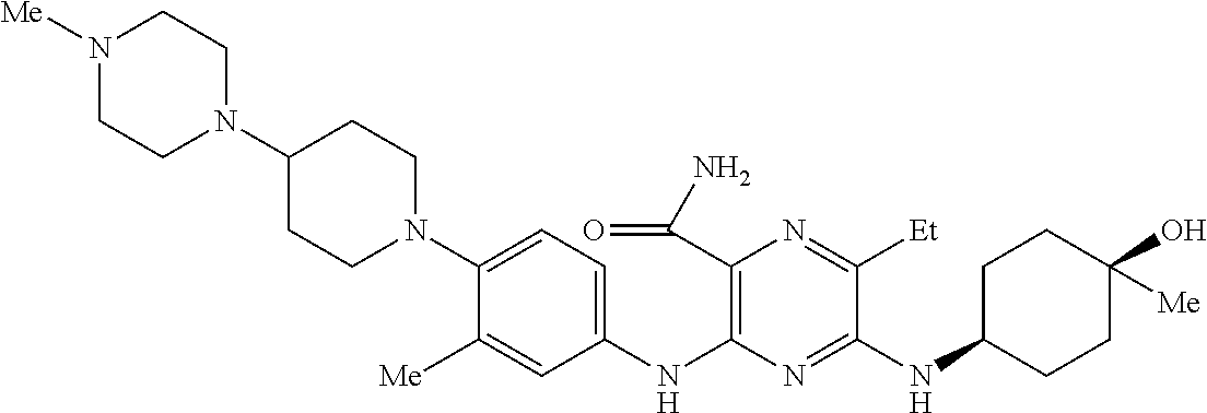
C1(NC2=C(C(N)=O)N=C([Et])C(NC3CCC(O)([Me])CC3)=N2)=CC=C(N2CCC(N3CCN([Me])CC3)CC2)C([Me])=C1
